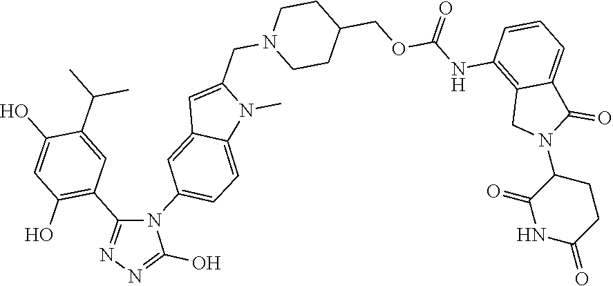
N1C(=O)CCC(N2C(=O)C3=CC=CC(NC(OCC4CCN(CC5=CC6=CC(N7C(O)=NN=C7C7=C(O)C=C(O)C(C(C)C)=C7)=CC=C6N5C)CC4)=O)=C3C2)C1=O
